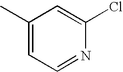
C1(C)=CC=NC(Cl)=C1
